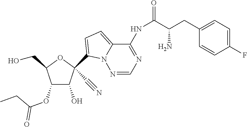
OCC1OC(C#N)(C2=CC=C3C(NC(=O)C(CC4=CC=C(F)C=C4)N)=NC=NN32)C(O)C1OC(CC)=O
